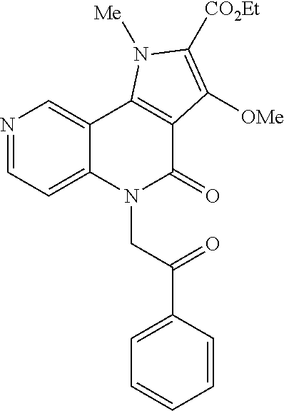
C12=CN=CC=C1N(CC(=O)C1=CC=CC=C1)C(=O)C1=C2N([Me])C([CO2Et])=C1[OMe]
